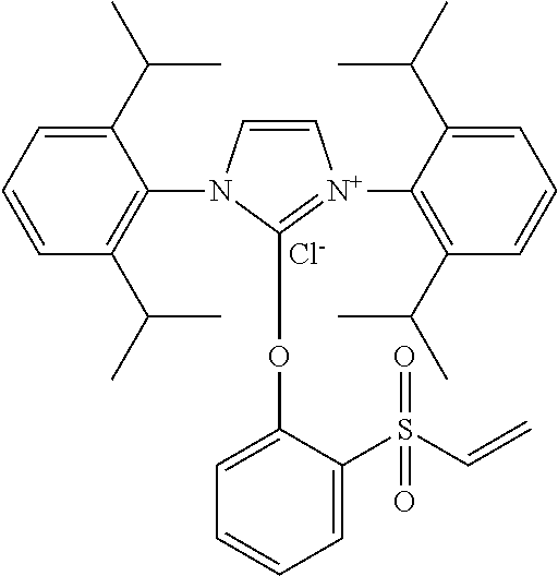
C1(C(C)C)=CC=CC(C(C)C)=C1N1C=C[N+](C2=C(C(C)C)C=CC=C2C(C)C)=C1OC1=CC=CC=C1S(C=C)(=O)=O.[Cl-]
